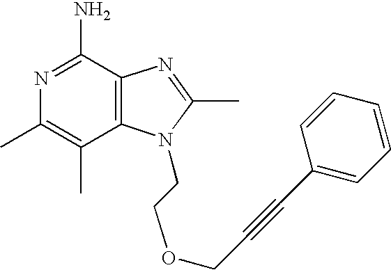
C12=C(C(N)=NC(C)=C1C)N=C(C)N2CCOCC#CC1=CC=CC=C1
